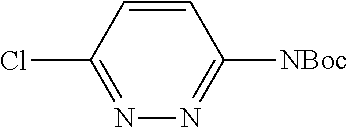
C1=CC(Cl)=NN=C1[NBoc]
